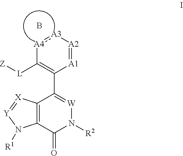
[A3]1:[A4]C([L][Z])=C(C2=[W]N([R2])C(=O)C3=C2[X]=[Y]N3[R1])[A1]=[A2]1.B
